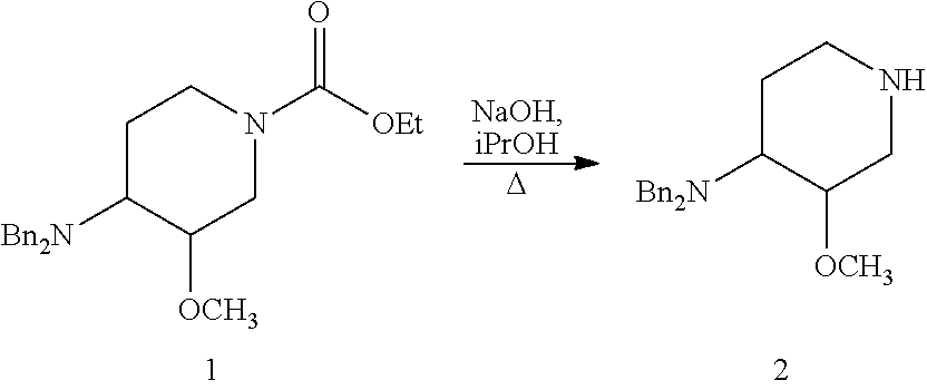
[D].C1C([Bn2N])C([OCH3])CNC1.C1C([Bn2N])C([OCH3])CN(C([OEt])=O)C1
